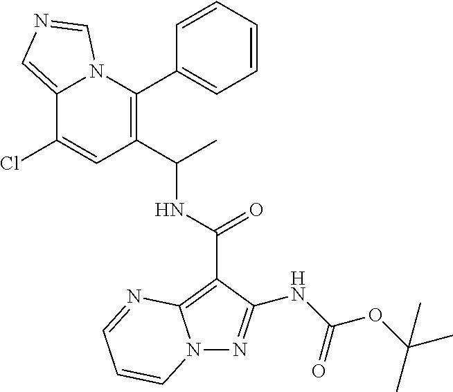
C12=CN=CN1C(C1=CC=CC=C1)=C(C(C)NC(=O)C1=C3N(N=C1NC(OC(C)(C)C)=O)C=CC=N3)C=C2Cl
